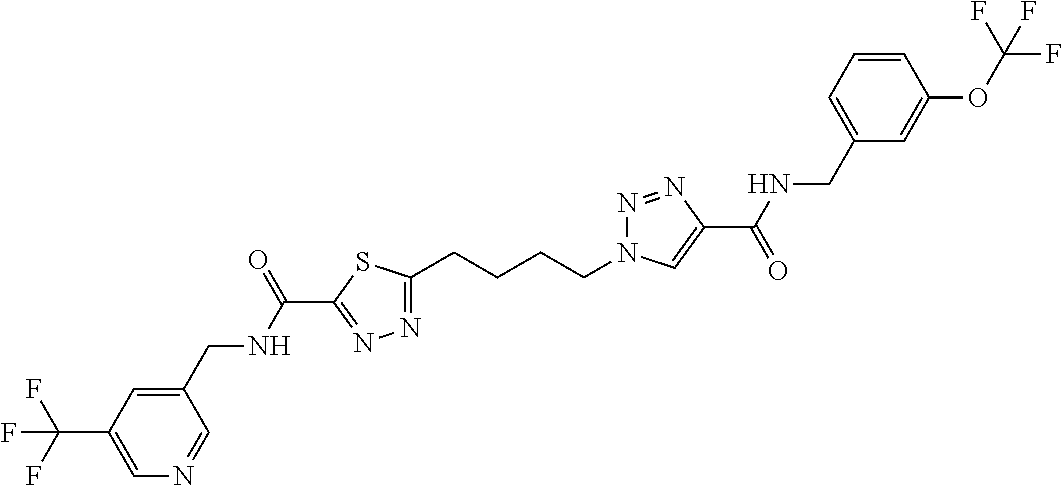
C1(CCCCN2N=NC(C(=O)NCC3=CC=CC(OC(F)(F)F)=C3)=C2)=NN=C(C(NCC2=CC(C(F)(F)F)=CN=C2)=O)S1
